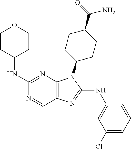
C1(NC2CCOCC2)=NC2=C(C=N1)N=C(NC1=CC(Cl)=CC=C1)N2C1CCC(C(=O)N)CC1
